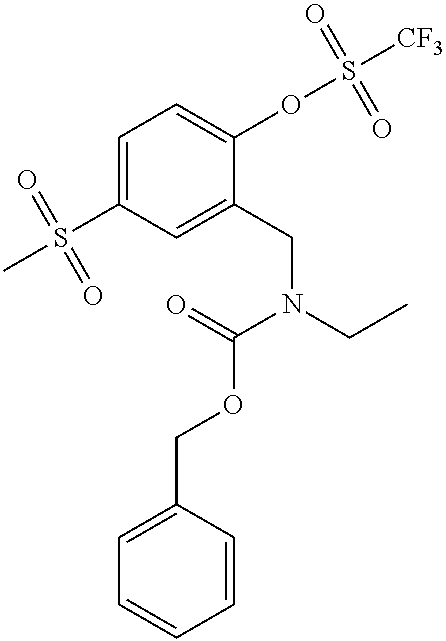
C1=C(S(C)(=O)=O)C=C(CN(CC)C(OCC2=CC=CC=C2)=O)C(OS([CF3])(=O)=O)=C1
